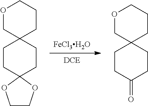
[DCE].[FeCl3H2O].C1CC2(CCC13CCCOC3)OCCO2.C1CC(=O)CCC12CCCOC2
